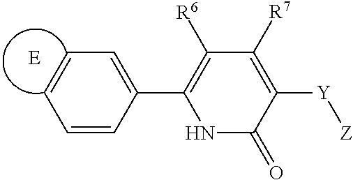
C1=CC(C2=C([R6])C([R7])=C([Y][Z])C(=O)N2)=CC=C1.[E]
